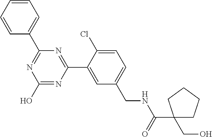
N1=C(C2=CC=CC=C2)N=C(C2=CC(CNC(C3(CO)CCCC3)=O)=CC=C2Cl)N=C1O
